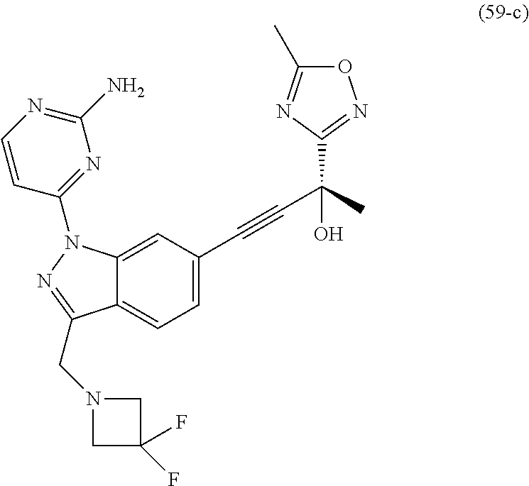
C12=CC(C#CC(C)(C3=NOC(C)=N3)O)=CC=C1C(CN1CC(F)(F)C1)=NN2C1=NC(N)=NC=C1
